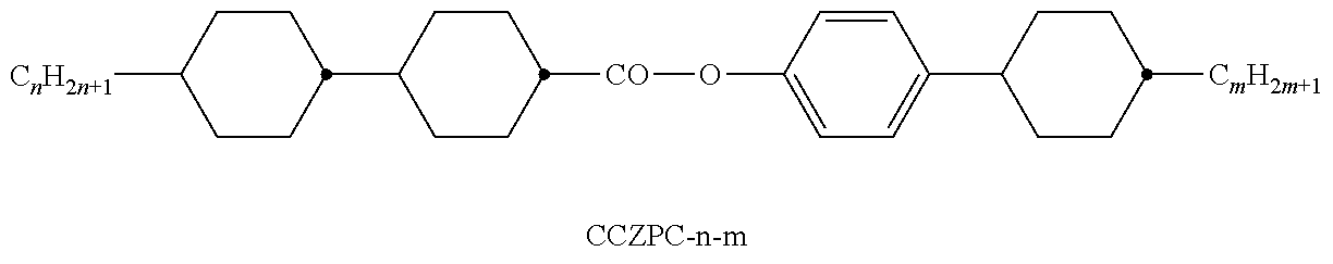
C1CC(C2CCC([CO]OC3=CC=C(C4CCC([CmH2m+1])CC4)C=C3)CC2)CCC1[CnH2n+1]
